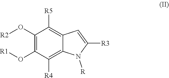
C1(O[R2])=C(O[R1])C([R4])=C2C(=C1[R5])C=C([R3])N2[R]
